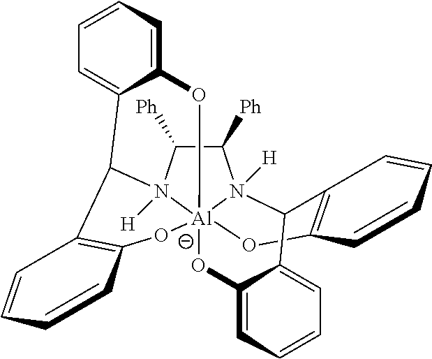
C1=CC=C2C(=C1)O[Al]1345N([H])(C([Ph])C([Ph])N1([H])C(C1=C(C=CC=C1)O3)C1=CC=CC=C1[O-]4)C2C1=C(C=CC=C1)[O-]5
